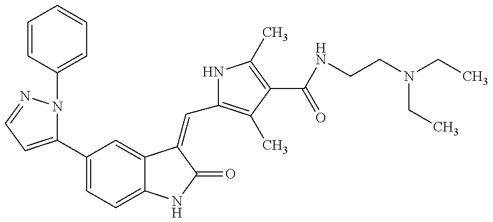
C1(C2=CC=C3C(=C2)C(=CC2=C(C)C(C(NCCN(CC)CC)=O)=C(C)N2)C(=O)N3)=CC=NN1C1=CC=CC=C1
